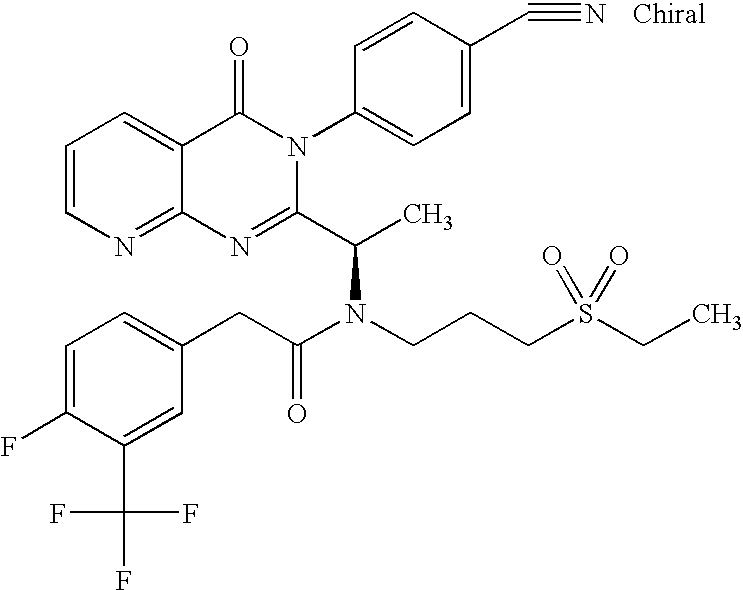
C12=NC=CC=C1C(=O)N(C1=CC=C(C#N)C=C1)C(C(C)N(CCCS(CC)(=O)=O)C(CC1=CC=C(F)C(C(F)(F)F)=C1)=O)=N2
